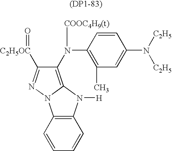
C1(N(C2=C(C)C=C(N([C2H5])[C2H5])C=C2)[COOC4H9(t)])=C2N(N=C1[C2H5OC]=O)C1=C(N2[H])C=CC=C1
